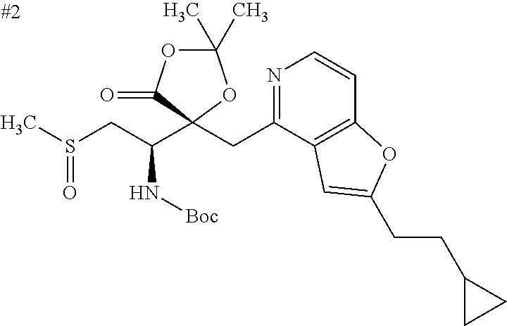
N1=C(CC2(C(CS(C)=O)N[Boc])OC(C)(C)OC2=O)C2=C(C=C1)OC(CCC1CC1)=C2
